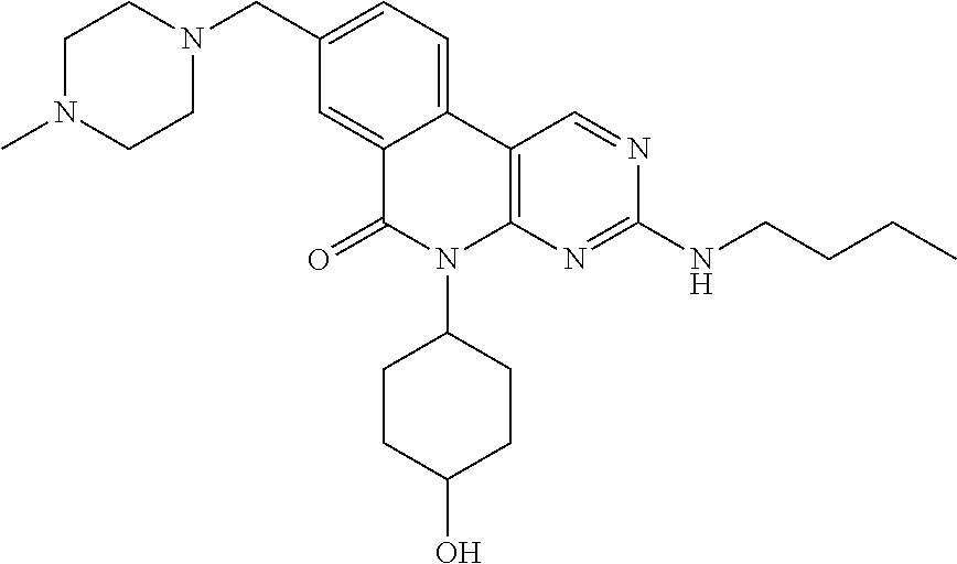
C12=C(N=C(NCCCC)N=C1)N(C1CCC(O)CC1)C(=O)C1=CC(CN3CCN(C)CC3)=CC=C21
